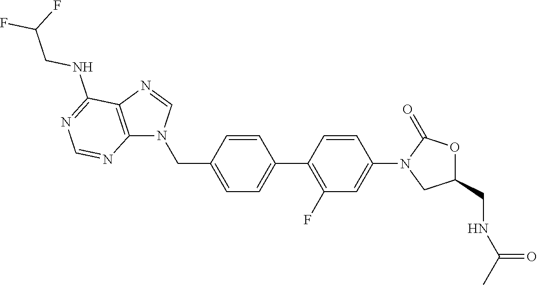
C1=C(C2=C(F)C=C(N3CC(CNC(C)=O)OC3=O)C=C2)C=CC(CN2C3=C(N=C2)C(NCC(F)F)=NC=N3)=C1
